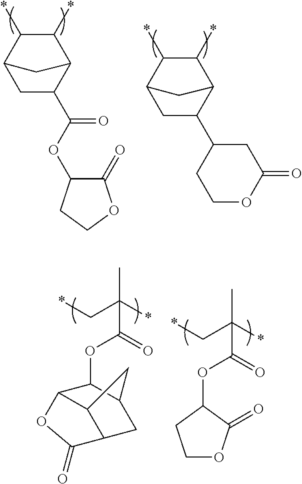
C1C(C(OC2C(=O)OCC2)=O)C2C(*)C(*)C1C2.C1C(C2CCOC(=O)C2)C2C(*)C(*)C1C2.C12C3C(CC(C1OC(C(C*)(*)C)=O)C3)C(=O)O2.O(C(C(C*)(*)C)=O)C1C(=O)OCC1
